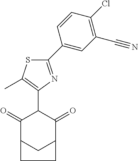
C1(=O)C2CC(C(=O)C1C1=C(C)SC(C3=CC(C#N)=C(Cl)C=C3)=N1)CC2
